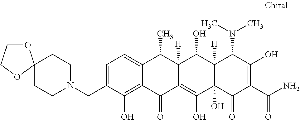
C1=C(CN2CCC3(CC2)OCCO3)C(O)=C2C(=C1)C(C)C1([H])C(=C(O)C3(O)C([H])(C1O)C(N(C)C)C(O)=C(C(N)=O)C3=O)C2=O
